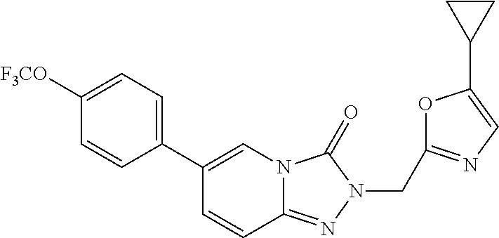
C1=CC2=NN(CC3=NC=C(C4CC4)O3)C(=O)N2C=C1C1=CC=C([F3CO])C=C1
